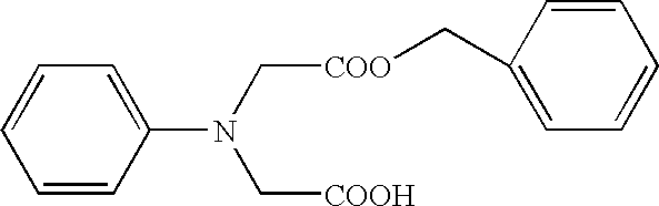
C1=CC(N(C[COO]CC2=CC=CC=C2)C[COOH])=CC=C1
